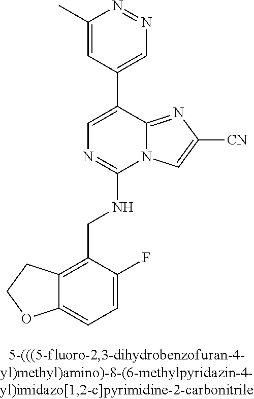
C12=CC=C(F)C(CNC3=NC=C(C4=CN=NC(C)=C4)C4=NC([CN])=CN34)=C1CCO2
